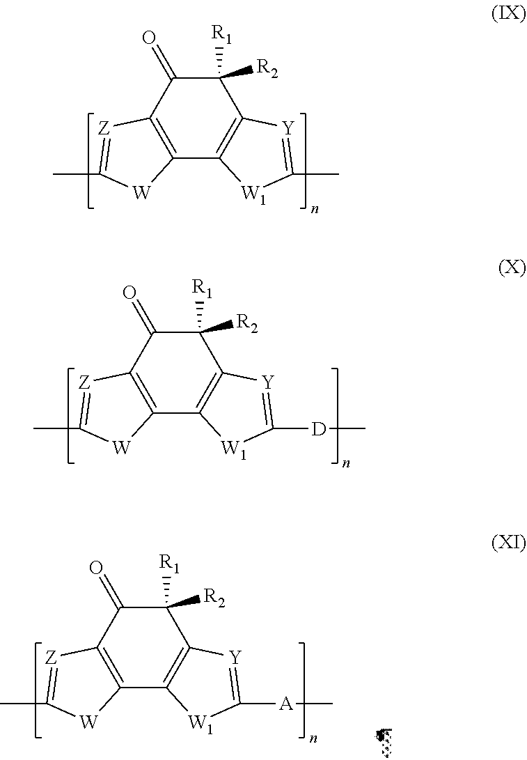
C1([R1])([R2])C(=O)C2=C(C3=C1[Y]=C(C)[W1]3)[W]C(C)=[Z]2.C1([R1])([R2])C(=O)C2=C(C3=C1[Y]=C([D]C)[W1]3)[W]C(C)=[Z]2.C1([R1])([R2])C(=O)C2=C(C3=C1[Y]=C([A]C)[W1]3)[W]C(C)=[Z]2
